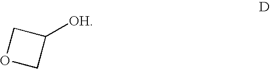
C1([OH])COC1
